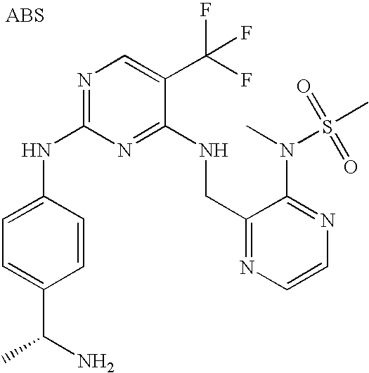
C1(NC2=NC=C(C(F)(F)F)C(NCC3=NC=CN=C3N(S(C)(=O)=O)C)=N2)=CC=C(C(N)C)C=C1
